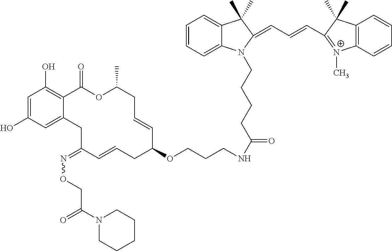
C1=C(O)C=C2C(=C1O)C(=O)OC(C)CC=CC(OCCCNC(=O)CCCCN1C3=CC=CC=C3C(C)(C)C1=CC=CC1=[N+](C)C3=C(C1(C)C)C=CC=C3)CC=CC(=NOCC(N1CCCCC1)=O)C2
